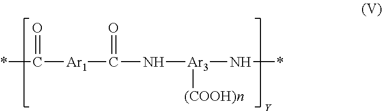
*C([Ar1]C(N[Ar3](N*)[(COOH)n])=O)=O
